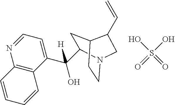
C1C(C(C2=CC=NC3=C2C=CC=C3)(O)[H])N2CCC1C(C=C)C2.OS(=O)(O)=O
